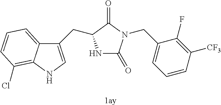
[1ay].N1C(=O)N(CC2=CC=CC([CF3])=C2F)C(=O)C1CC1=CNC2=C(Cl)C=CC=C12
